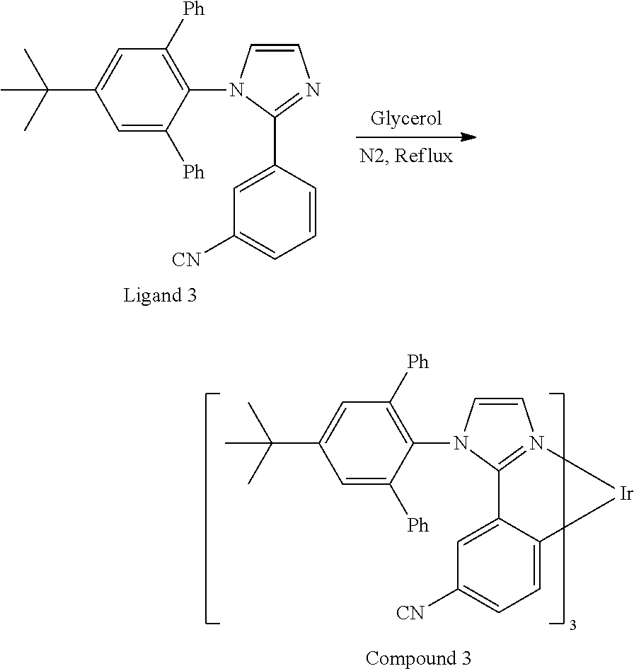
C1=CN(C2=C([Ph])C=C(C(C)(C)C)C=C2[Ph])C(C2=CC([CN])=CC=C2)=N1.C1=CN(C2=C([Ph])C=C(C(C)(C)C)C=C2[Ph])C2=N1[Ir]C1=CC=C([CN])C=C21
